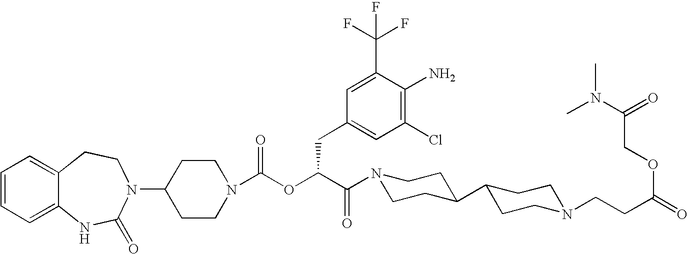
C1(N2C(=O)NC3=CC=CC=C3CC2)CCN(C(OC(C(=O)N2CCC(C3CCN(CCC(=O)OCC(N(C)C)=O)CC3)CC2)CC2=CC(Cl)=C(N)C(C(F)(F)F)=C2)=O)CC1
